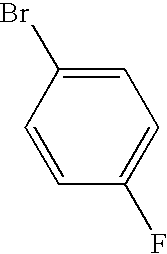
C1(F)=CC=C(Br)C=C1
